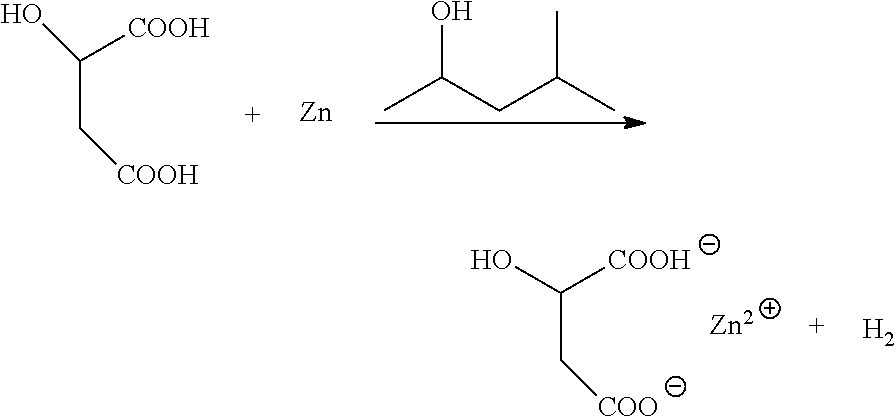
OC([COOH])C[COOH].CC(CC(C)C)O.[Zn].[H2].OC([COOH])C[COO].[Zn2]
